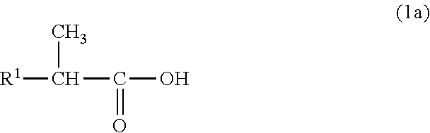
[R1]C(C(O)=O)C
